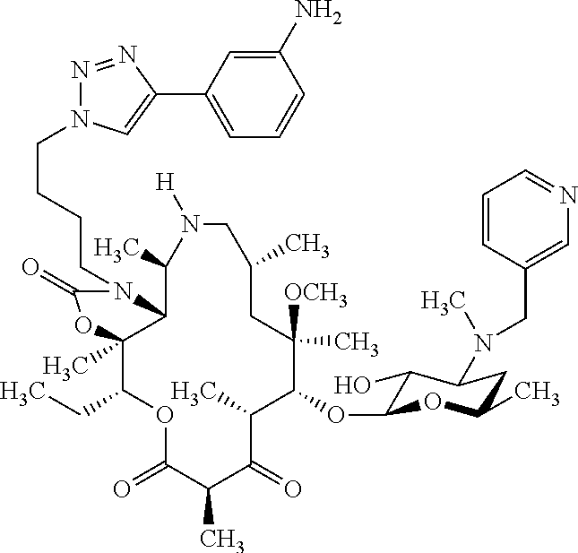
C1(OC2C(O)C(N(C)CC3=CN=CC=C3)CC(C)O2)C([OCH3])(C)CC(C)CN([H])C(C)C2C(C)(C(CC)OC(=O)C(C)C(=O)C1C)OC(=O)N2CCCCN1N=NC(C2=CC=CC(N)=C2)=C1
